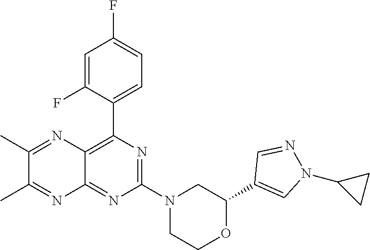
C1(C2=CN(C3CC3)N=C2)OCCN(C2=NC(C3=CC=C(F)C=C3F)=C3C(=N2)N=C(C)C(C)=N3)C1
